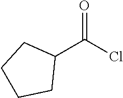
C1(C(Cl)=O)CCCC1
